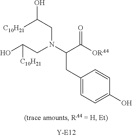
C(N(C(C(=O)[ORA4])CC1=CC=C(O)C=C1)CC(O)[C10H21])C([C10H21])O
